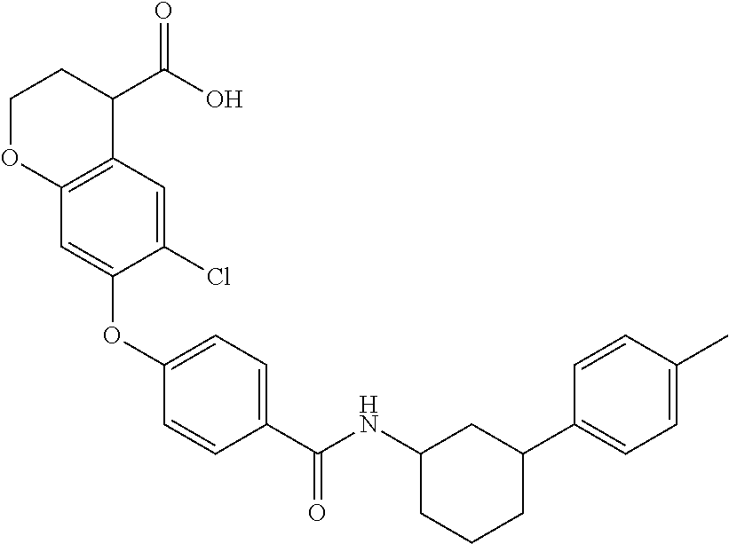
C12=C(C=C(Cl)C(OC3=CC=C(C(NC4CCCC(C5=CC=C(C)C=C5)C4)=O)C=C3)=C1)C(C(O)=O)CCO2
